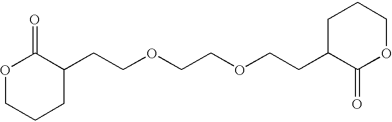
O1CCCC(CCOCCOCCC2C(=O)OCCC2)C1=O
